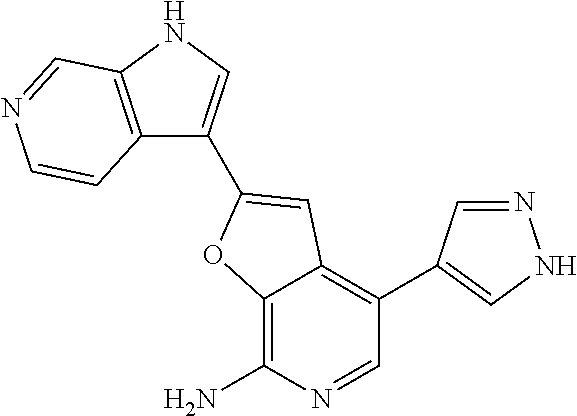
C12=C(N)N=CC(C3=CNN=C3)=C1C=C(C1=CNC3=C1C=CN=C3)O2
